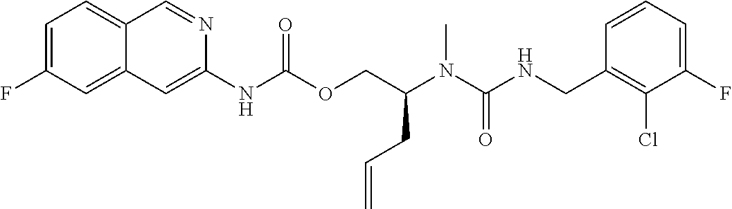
C1=CC(CNC(N(C(COC(NC2=CC3=CC(F)=CC=C3C=N2)=O)CC=C)C)=O)=C(Cl)C(F)=C1
